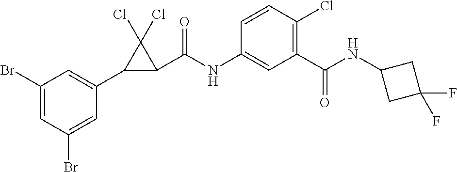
C1(Br)=CC(Br)=CC(C2C(C(NC3=CC(C(NC4CC(F)(F)C4)=O)=C(Cl)C=C3)=O)C2(Cl)Cl)=C1
